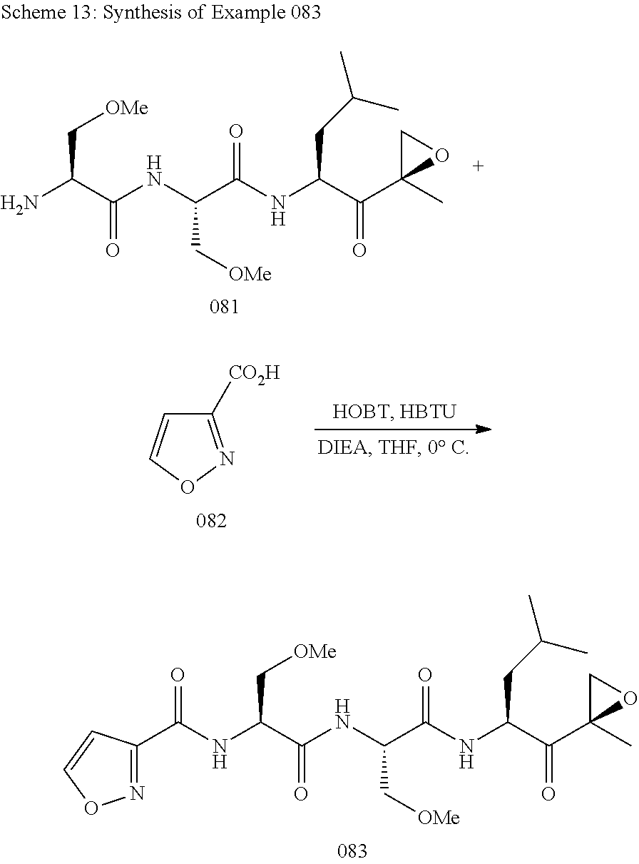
N(C(C(NC(C(NC(C(C1(C)OC1)=O)CC(C)C)=O)C[OMe])=O)C[OMe])C(=O)C1=NOC=C1.NC(C(NC(C(NC(C(C1(C)OC1)=O)CC(C)C)=O)C[OMe])=O)C[OMe].C1([CO2H])=NOC=C1
